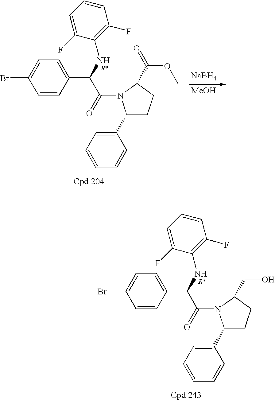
BrC1=CC=C(C(NC2=C(F)C=CC=C2F)C(=O)N2C(C3=CC=CC=C3)CCC2C(=O)OC)C=C1.[NaBH4].[MeOH].BrC1=CC=C(C(NC2=C(F)C=CC=C2F)C(=O)N2C(C3=CC=CC=C3)CCC2CO)C=C1
